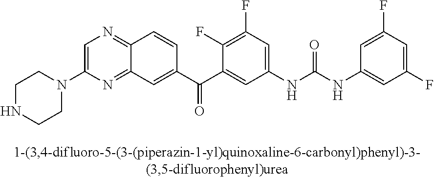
C1=C(N2CCNCC2)N=C2C(=N1)C=CC(C(C1=CC(NC(NC3=CC(F)=CC(F)=C3)=O)=CC(F)=C1F)=O)=C2
